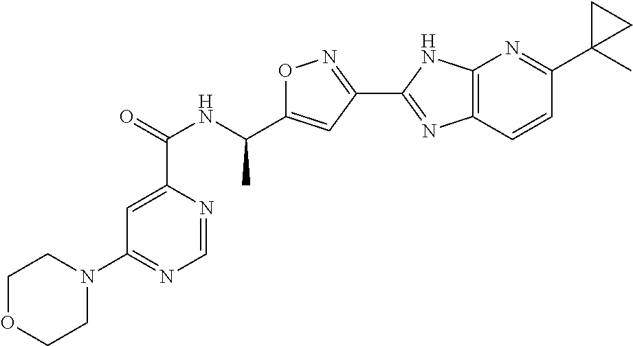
C1=NC(C(=O)NC(C2=CC(C3=NC4=C(N3)N=C(C3(C)CC3)C=C4)=NO2)C)=CC(N2CCOCC2)=N1
